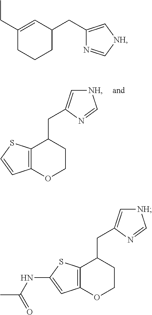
C12=C(OCCC1CC1=C[NH]C=N1)C=CS2.C1(CC)=CC(CC2=C[NH]C=N2)CCC1.C12=C(OCCC1CC1=C[NH]C=N1)C=C(NC(C)=O)S2
